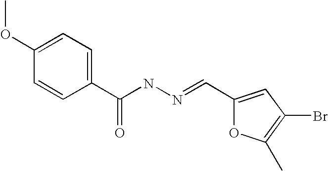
C1(C(NN=CC2=CC(Br)=C(C)O2)=O)=CC=C(OC)C=C1
